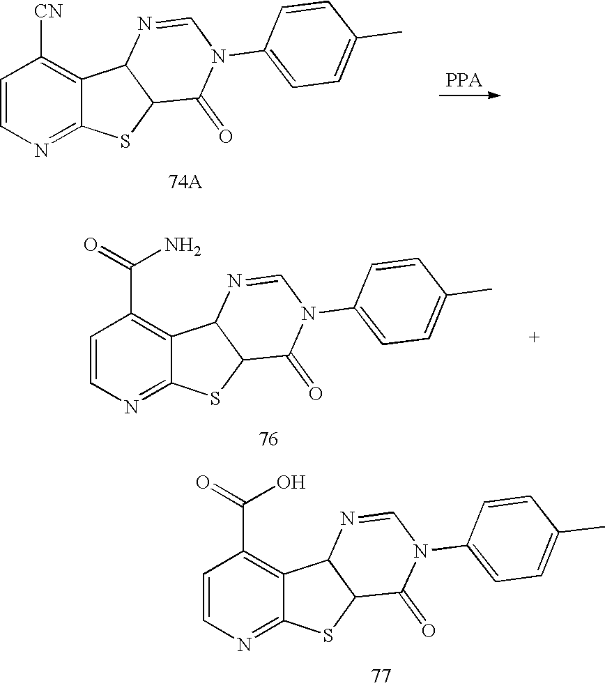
C1=CN=C2C(=C1[CN])C1C(S2)C(=O)N(C2=CC=C(C)C=C2)C=N1.[74A].[PPA].C1=CN=C2C(=C1C(=O)O)C1C(S2)C(=O)N(C2=CC=C(C)C=C2)C=N1.C1=CN=C2C(=C1C(=O)N)C1C(S2)C(=O)N(C2=CC=C(C)C=C2)C=N1
